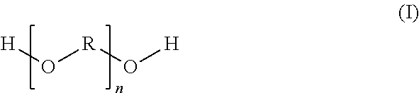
O([R]O[H])[H]
